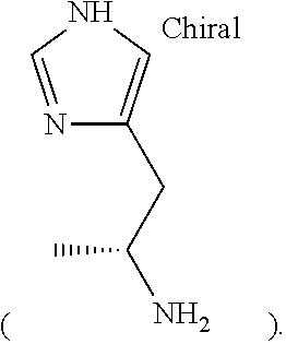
N1=CNC=C1CC(N)C
